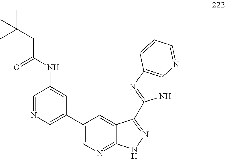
C1=NC=C(C2=CN=C3C(=C2)C(C2=NC4=C(N2)N=CC=C4)=NN3)C=C1NC(CC(C)(C)C)=O
